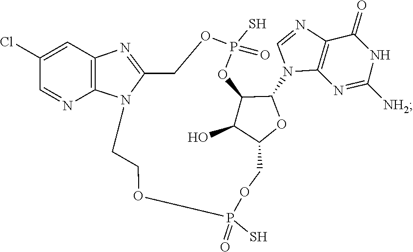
C1=NC2=C(N1C1C3C(O)C(COP(S)(=O)OCCN4C(=NC5=C4N=CC(Cl)=C5)COP(S)(=O)O3)O1)N=C([NH2])NC2=O
